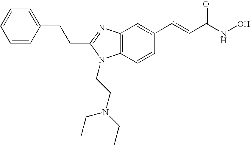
C(C1=NC2=C(C=CC(C=CC(NO)=O)=C2)N1CCN(CC)CC)CC1=CC=CC=C1
